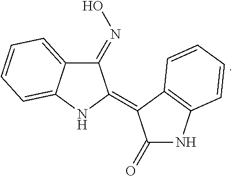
C1(=NO)C2=CC=CC=C2NC1=C1C(=O)NC2=C1C=CC=C2
